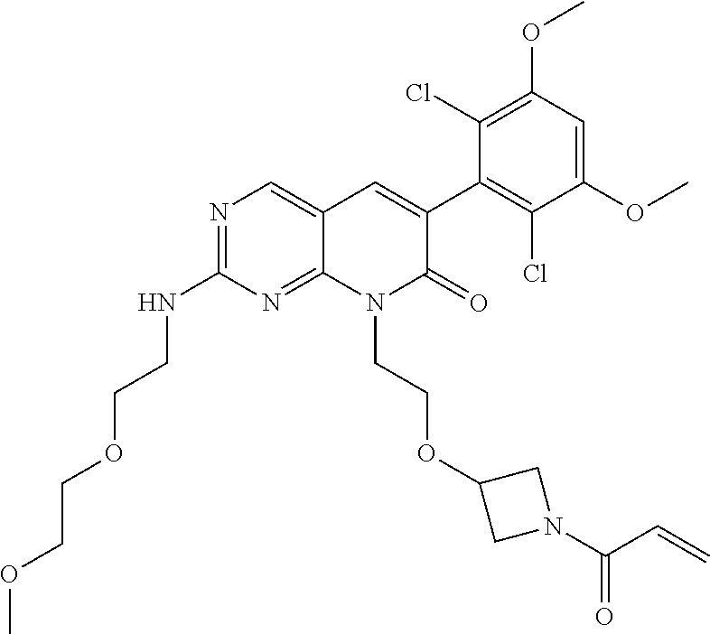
C1(NCCOCCOC)=NC=C2C(=N1)N(CCOC1CN(C(C=C)=O)C1)C(=O)C(C1=C(Cl)C(OC)=CC(OC)=C1Cl)=C2
